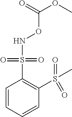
C1=CC=CC(S(C)(=O)=O)=C1S(=O)(=O)NOC(OC)=O
